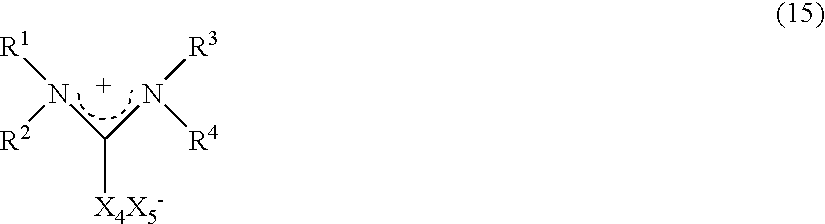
N([R2])(C(N([R4])[R3])[X4X5-])[R1]
